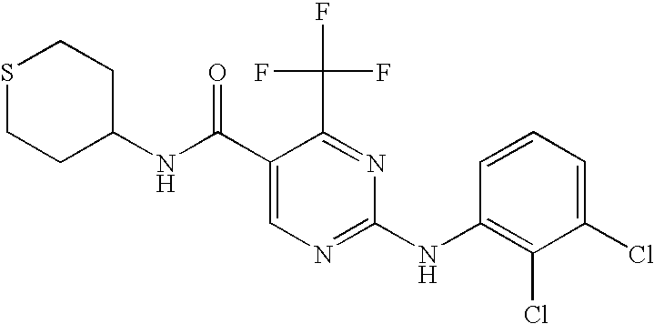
S1CCC(NC(C2=CN=C(NC3=C(Cl)C(Cl)=CC=C3)N=C2C(F)(F)F)=O)CC1
